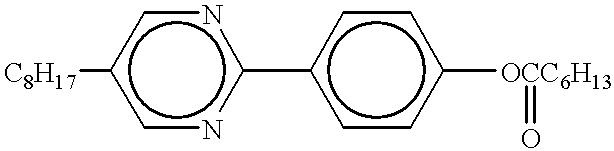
[C8H17]c1cnc(-c2ccc([OCC6H13]=O)cc2)nc1
